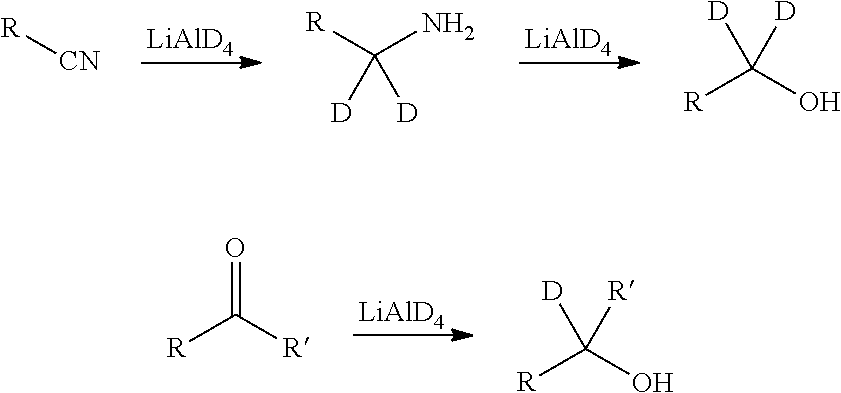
[LiAlD4].[LiAlD4].[R][CN].[R]C(N)([D])[D].[R]C(O)([D])[D].[LiAlD4].[R]C([R])=O.[R]C(O)([D])[R]
